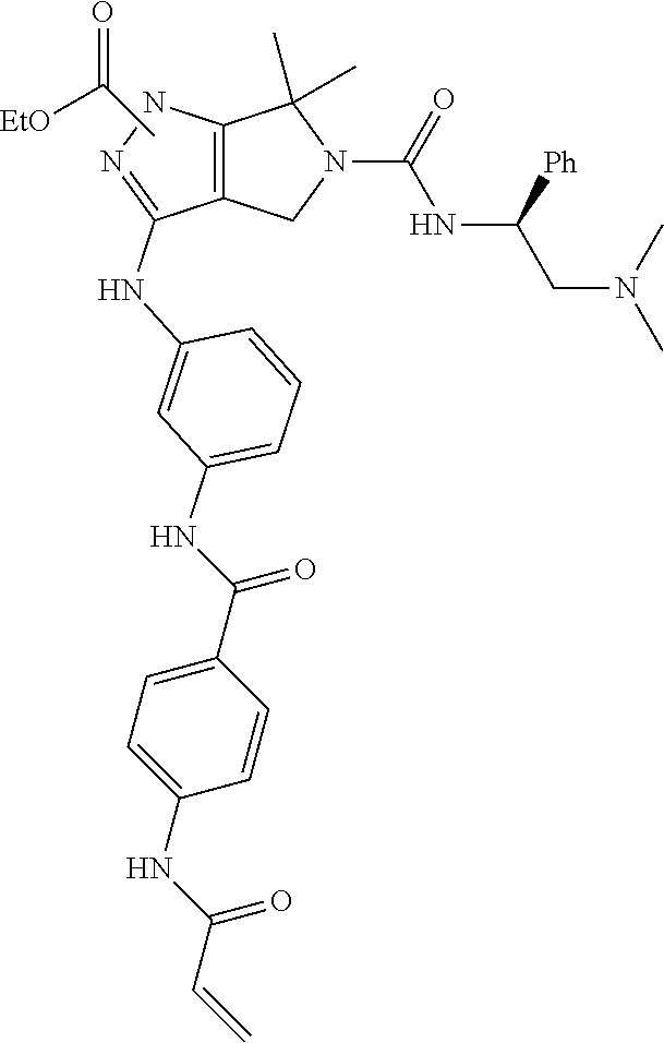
C1=CC=C(NC(C2=CC=C(NC(C=C)=O)C=C2)=O)C=C1NC1=NNC2=C1CN(C(=O)NC(CN(C)C)[Ph])C2(C)C.C(C)(=O)[EtO]
